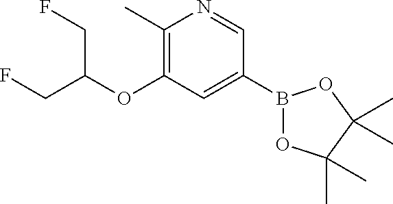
B1(C2=CC(OC(CF)CF)=C(C)N=C2)OC(C)(C)C(C)(C)O1
